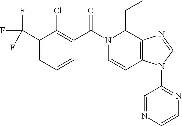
C1=CC2=C(C(CC)N1C(=O)C1=C(Cl)C(C(F)(F)F)=CC=C1)N=CN2C1=NC=CN=C1
